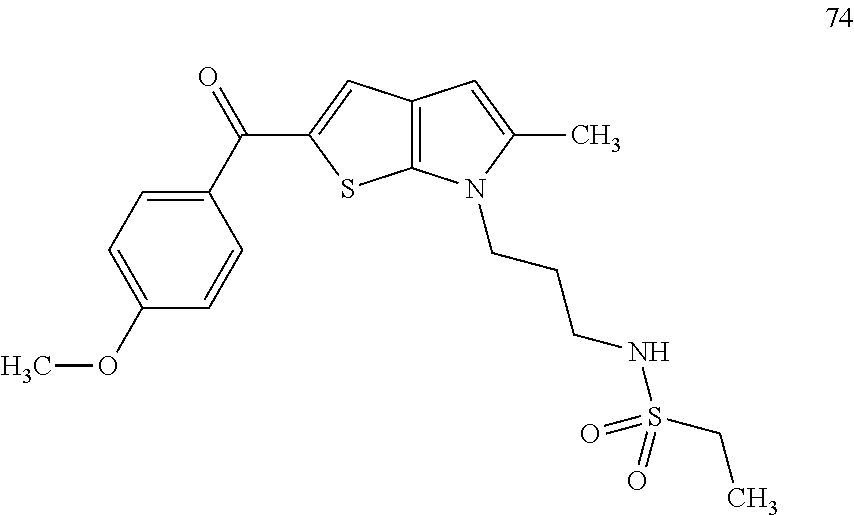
C1(C(=O)C2=CC3=C(S2)N(CCCNS(CC)(=O)=O)C(C)=C3)=CC=C(OC)C=C1
